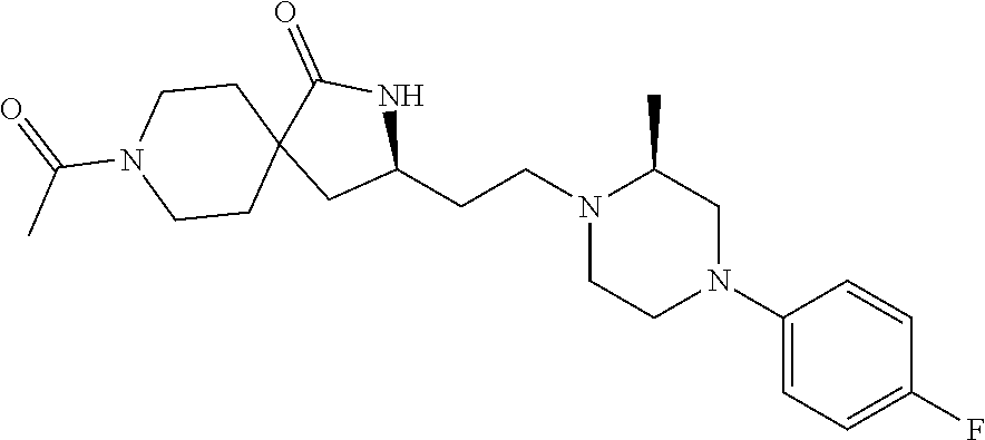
C1(N2CC(C)N(CCC3NC(=O)C4(C3)CCN(C(=O)C)CC4)CC2)=CC=C(F)C=C1
